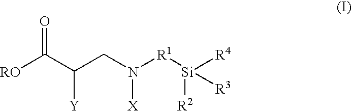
[RO]C(C(CN([R1][Si]([R4])([R3])[R2])[X])[Y])=O
